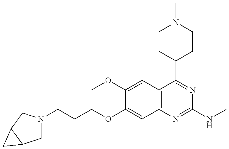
C(OC1=CC2=C(C=C1OC)C(C1CCN(C)CC1)=NC(NC)=N2)CCN1CC2C(C1)C2
